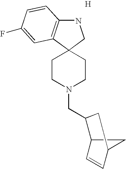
C1CN(CC2C3C=CC(C3)C2)CCC12CNC1=C2C=C(F)C=C1.[H]
